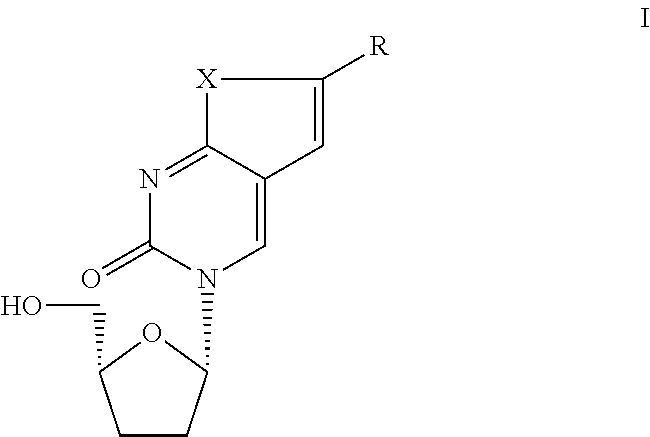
C1CC(N2C=C3C(=NC2=O)[X]C([R])=C3)OC1CO
